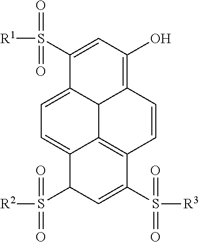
C1=C2C3C4=C(C=CC3=C(O)C=C2S([R1])(=O)=O)C(S([R3])(=O)=O)=CC(S(=O)([R2])=O)C4=C1
